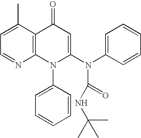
C1=NC2=C(C(C)=C1)C(=O)C=C(N(C1=CC=CC=C1)C(NC(C)(C)C)=O)N2C1=CC=CC=C1
